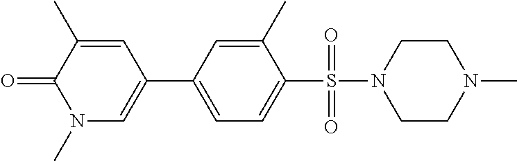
C1=C(C2=CN(C)C(=O)C(C)=C2)C=C(C)C(S(N2CCN(C)CC2)(=O)=O)=C1
